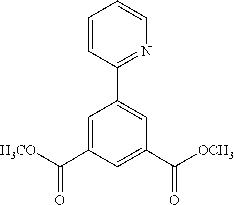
C1=CC(C2=CC(C([OCH3])=O)=CC(C([H3CO])=O)=C2)=NC=C1
